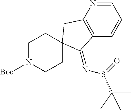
N1=CC=CC2=C1CC1(C2=NS(C(C)(C)C)=O)CCN([Boc])CC1
